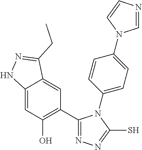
C12=CC(O)=C(C3=NN=C(S)N3C3=CC=C(N4C=NC=C4)C=C3)C=C1C(CC)=NN2
